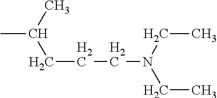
CC(CCCN(CC)CC)C
